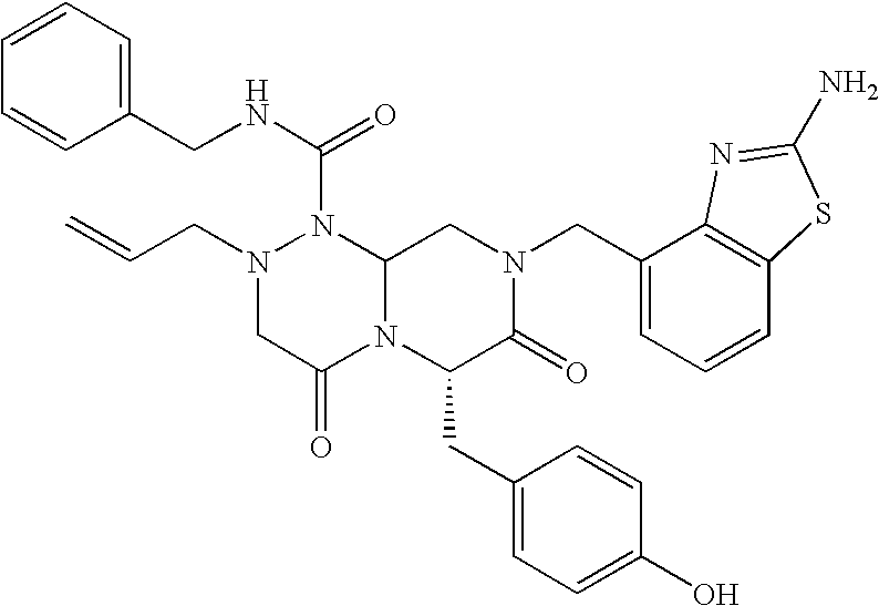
N1(C(NCC2=CC=CC=C2)=O)N(CC=C)CC(=O)N2C1CN(CC1=CC=CC3=C1N=C(N)S3)C(=O)C2CC1=CC=C(O)C=C1
